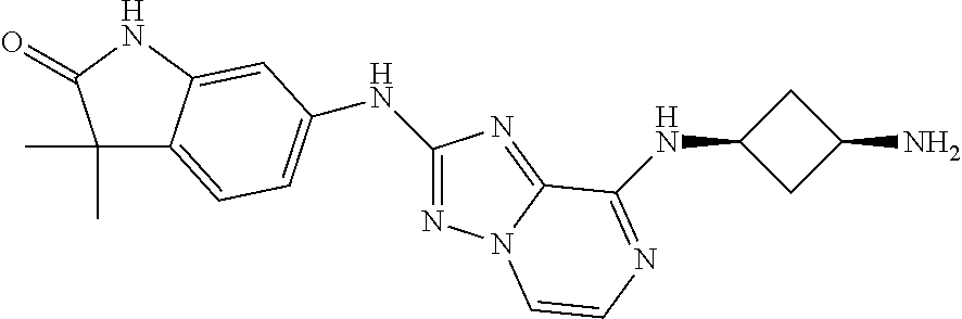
C1(C)(C)C2=CC=C(NC3=NN4C(=N3)C(NC3CC(N)C3)=NC=C4)C=C2NC1=O
